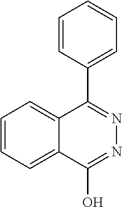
C1=CC=C2C(=C1)C(C1=CC=CC=C1)=NN=C2O
